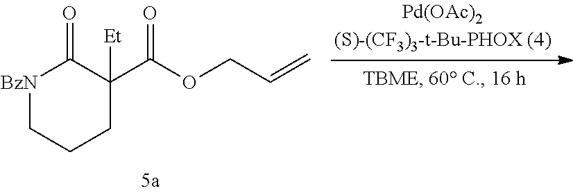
[BzN]1CCCC([Et])(C(OCC=C)=O)C1=O
